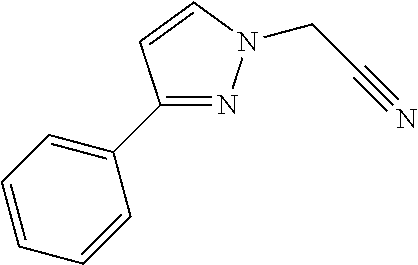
C1(C2=CC=CC=C2)=NN(CC#N)C=C1
